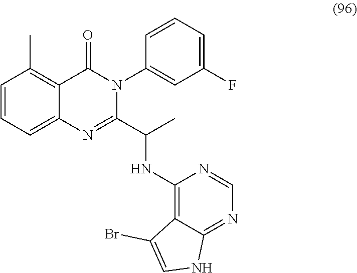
C1=CC=C2C(=C1C)C(=O)N(C1=CC(F)=CC=C1)C(C(NC1=C3C(=NC=N1)NC=C3Br)C)=N2
